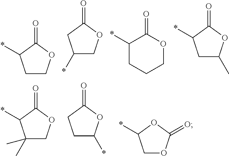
C1COC(=O)C1*.C1(*)COC(=O)C1.C1(*)CCCOC1=O.C1C(C)OC(=O)C1*.C1(C)(C)COC(=O)C1*.C1C(*)OC(=O)C1.C1OC(=O)OC1*
